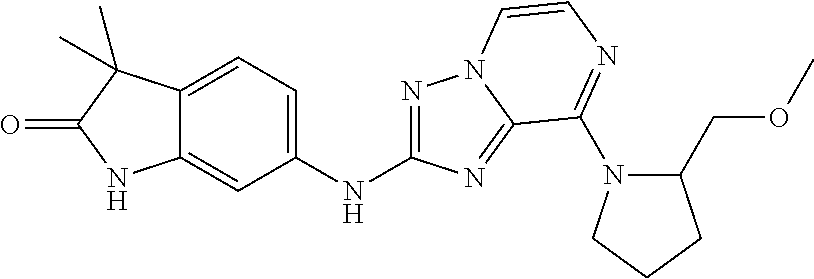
C12=CC(NC3=NN4C(=N3)C(N3C(COC)CCC3)=NC=C4)=CC=C1C(C)(C)C(=O)N2
